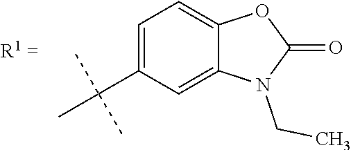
C1=C(C(C)(C)C)C=C2C(=C1)OC(=O)N2CC
